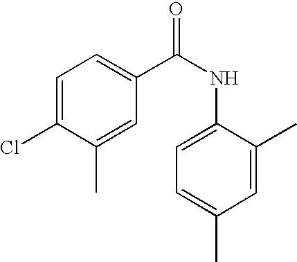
C1=C(Cl)C(C)=CC(C(NC2=CC=C(C)C=C2C)=O)=C1
